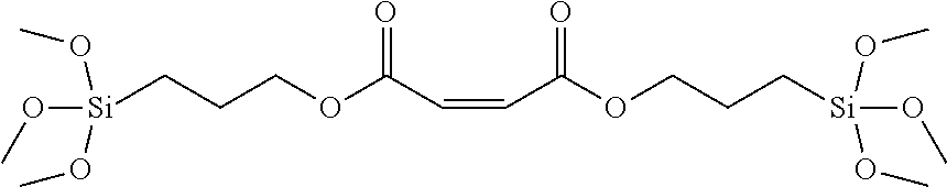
[Si](OC)(OC)(OC)CCCOC(C=CC(OCCC[Si](OC)(OC)OC)=O)=O
